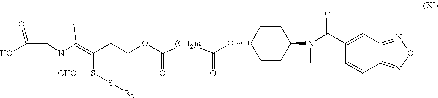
N(C(=C(CCOC([(CH2)n]C(OC1CCC(N(C(C2=CC3=NON=C3C=C2)=O)C)CC1)=O)=O)SS[R2])C)([CHO])CC(O)=O
